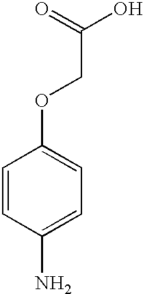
C1=CC(N)=CC=C1OCC(O)=O
